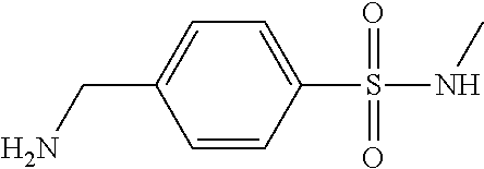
C1=CC(S(=O)(=O)NC)=CC=C1CN
